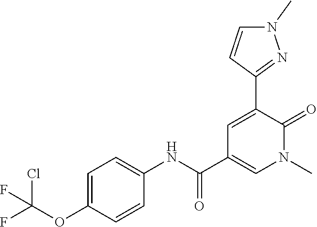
C1=C(C2=NN(C)C=C2)C(=O)N(C)C=C1C(NC1=CC=C(OC(F)(Cl)F)C=C1)=O
